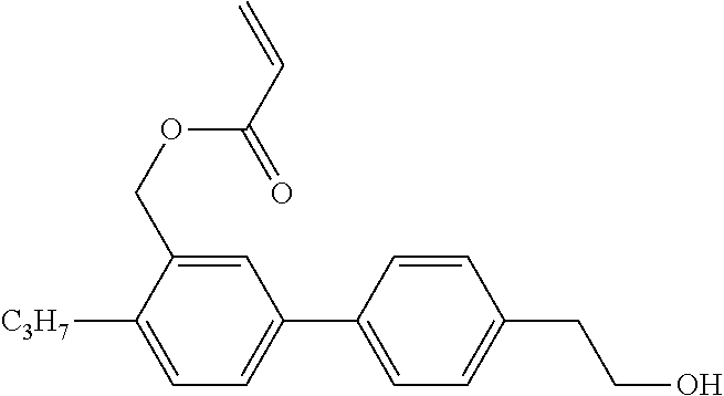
C1=C(COC(C=C)=O)C([C3H7])=CC=C1C1=CC=C(CCO)C=C1
